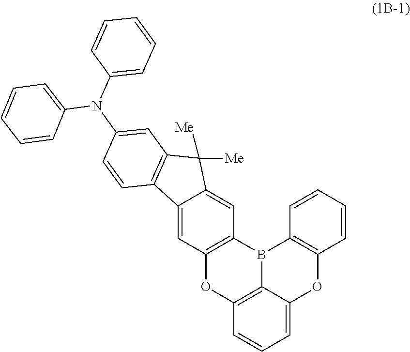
C12=C3C=CC=C1OC1=C(B2C2=C(O3)C=C3C(=C2)C([Me])([Me])C2=C3C=CC(N(C3=CC=CC=C3)C3=CC=CC=C3)=C2)C=CC=C1
